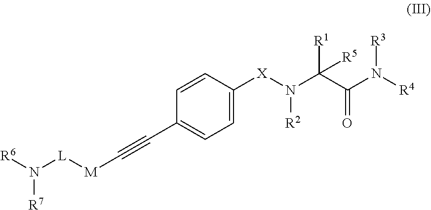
N([R3])([R4])C(C(N([X]C1=CC=C(C#C[M][L]N([R6])[R7])C=C1)[R2])([R1])[R5])=O
